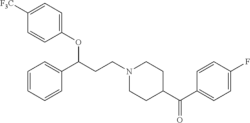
C1(OC(CCN2CCC(C(=O)C3=CC=C(F)C=C3)CC2)C2=CC=CC=C2)=CC=C([F3C])C=C1
